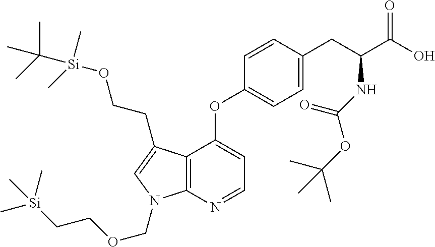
C12=C(N=CC=C1OC1=CC=C(CC(C(O)=O)NC(OC(C)(C)C)=O)C=C1)N(COCC[Si](C)(C)C)C=C2CCO[Si](C)(C)C(C)(C)C
